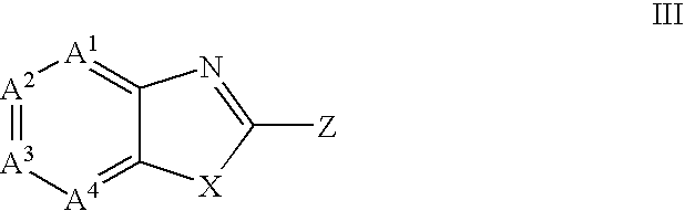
[A2]1=[A3][A4]=C2C(=[A1]1)N=C([Z])[X]2
